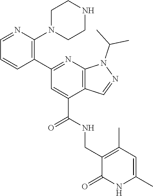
C1=NC(N2CCNCC2)=C(C2=NC3=C(C(C(NCC4=C(C)C=C(C)NC4=O)=O)=C2)C=NN3C(C)C)C=C1
